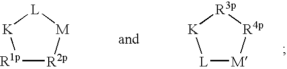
[R1p]1[R2p][M][L][K]1.[L]1[M][R4p][R3p][K]1
